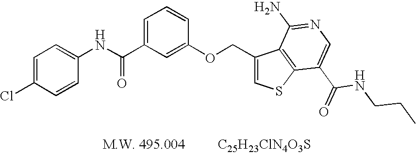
C1=C(Cl)C=CC(NC(C2=CC=CC(OCC3=CSC4=C3C(N)=NC=C4C(NCCC)=O)=C2)=O)=C1.[C25H23ClN4O3S]
